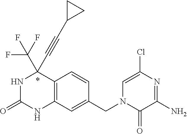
N1C(=O)NC2=C(C1(C#CC1CC1)C(F)(F)F)C=CC(CN1C(=O)C(N)=NC(Cl)=C1)=C2
